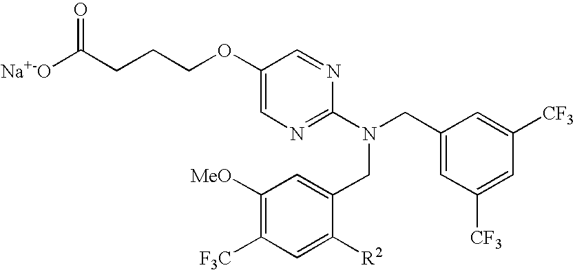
C1(OCCCC([Na+-O])=O)=CN=C(N(CC2=CC([CF3])=CC([CF3])=C2)CC2=CC([MeO])=C([F3C])C=C2[R2])N=C1
